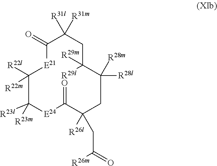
O=C1C([R31l])([R31m])CC([R29l])([R29m])C([R28l])([R28m])CC(CC([R26m])=O)([R26l])C(=O)[E24]C([R23l])([R23m])C([R22l])([R22m])[E21]1
